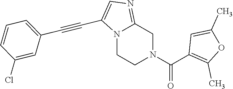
N12CCN(C(C3=C(C)OC(C)=C3)=O)CC1=NC=C2C#CC1=CC=CC(Cl)=C1
